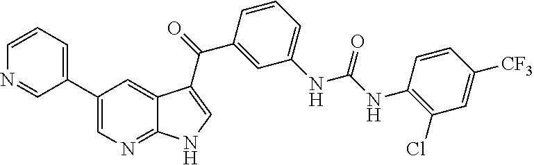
C1(C2=CC=CN=C2)=CN=C2C(=C1)C(C(C1=CC(NC(=O)NC3=C(Cl)C=C([CF3])C=C3)=CC=C1)=O)=CN2
